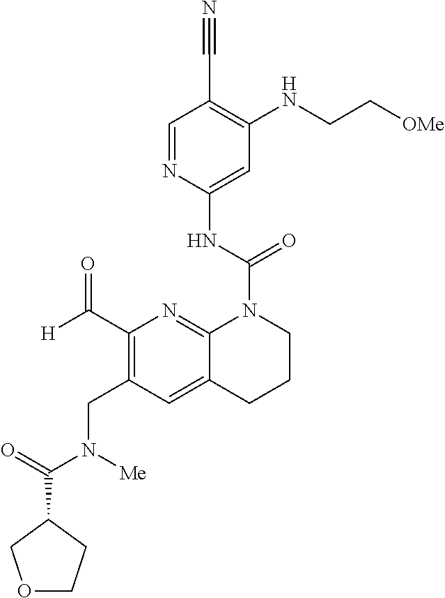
C1(C#N)=C(NCC[OMe])C=C(NC(=O)N2CCCC3=CC(CN(C(C4CCOC4)=O)[Me])=C(C([H])=O)N=C23)N=C1
